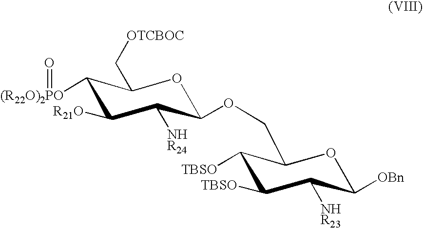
O1C(OCC2OC([OBn])C([NHR23])C([TBSO])C2[TBSO])C([NHR24])C([R21O])C([(R22O)2PO]=O)C1C[OTCBOC]
